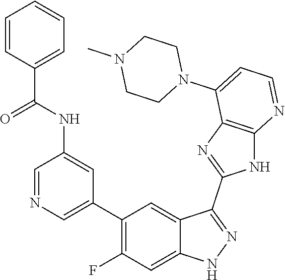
C1=NC=C(C2=C(F)C=C3C(=C2)C(C2=NC4=C(N2)N=CC=C4N2CCN(C)CC2)=NN3)C=C1NC(C1=CC=CC=C1)=O
